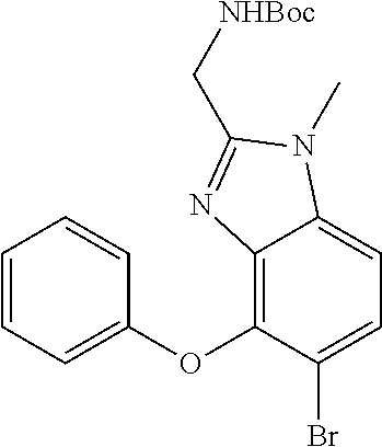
BrC1=CC=C2C(=C1OC1=CC=CC=C1)N=C(C[NHBoc])N2C
